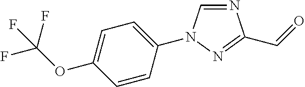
N1=CN(C2=CC=C(OC(F)(F)F)C=C2)N=C1C=O
